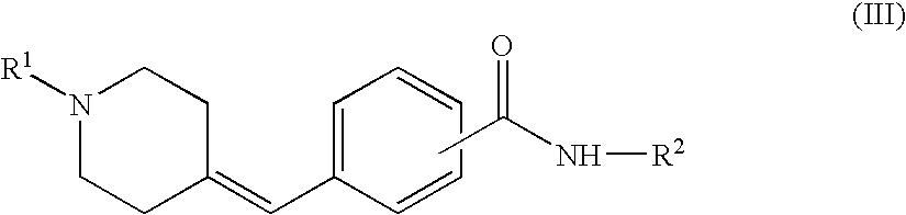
N1([R1])CCC(=CC2=CC=CC=C2)CC1.CC(N[R2])=O
